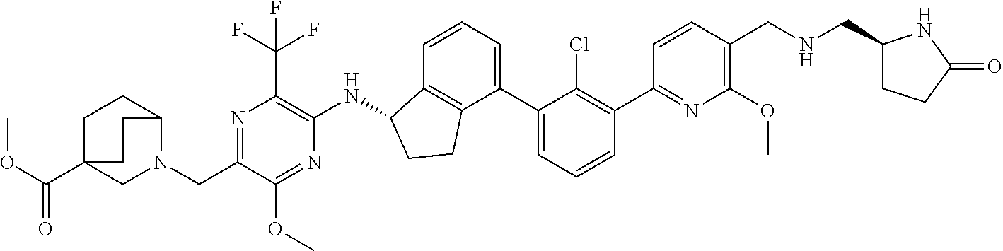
N1=C(CN2C3CCC(C(OC)=O)(C2)CC3)C(OC)=NC(NC2C3=C(C(C4=CC=CC(C5=NC(OC)=C(CNCC6CCC(=O)N6)C=C5)=C4Cl)=CC=C3)CC2)=C1C(F)(F)F
